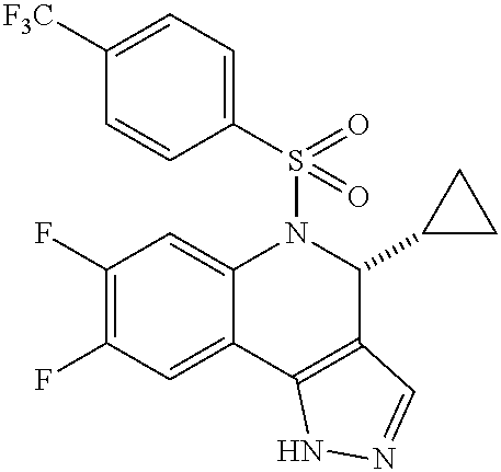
C1(F)=C(F)C=C2C(=C1)N(S(C1=CC=C([F3C])C=C1)(=O)=O)C(C1CC1)C1=C2NN=C1
